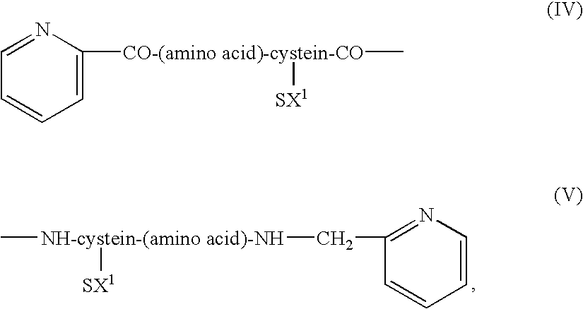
C[NH-cystein-(amino acid)-NH]([SX1])CC1=NC=CC=C1.C1=NC([CO-(amino acid)-cystein-CO]([SX1])C)=CC=C1
